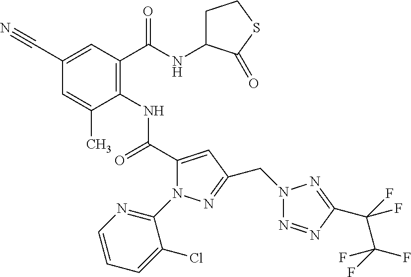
C1(C#N)=CC(C(=O)NC2CCSC2=O)=C(NC(=O)C2=CC(CN3N=NC(C(F)(F)C(F)(F)F)=N3)=NN2C2=NC=CC=C2Cl)C(C)=C1
